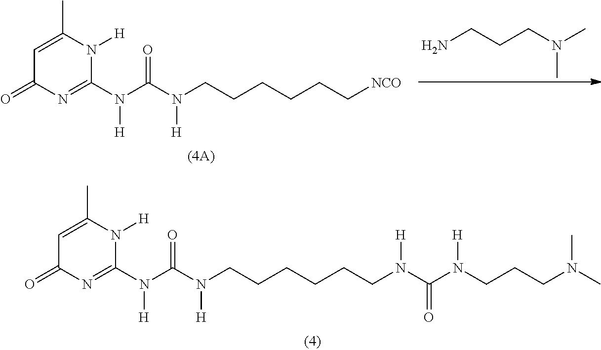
C1=C(C)N([H])C(N(C(N(CCCCCCN([H])C(=O)N([H])CCCN(C)C)[H])=O)[H])=NC1=O.C1=C(C)N([H])C(N(C(N(CCCCCC[NCO])[H])=O)[H])=NC1=O.NCCCN(C)C
